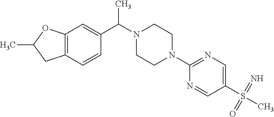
C12=C(OC(C)C1)C=C(C(C)N1CCN(C3=NC=C(S(C)(=N)=O)C=N3)CC1)C=C2
